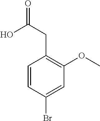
COC1=C(CC(O)=O)C=CC(Br)=C1
